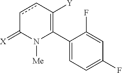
C1(C2=C([Y])ccC(=[X])N2[Me])=CC=C(F)C=C1F
